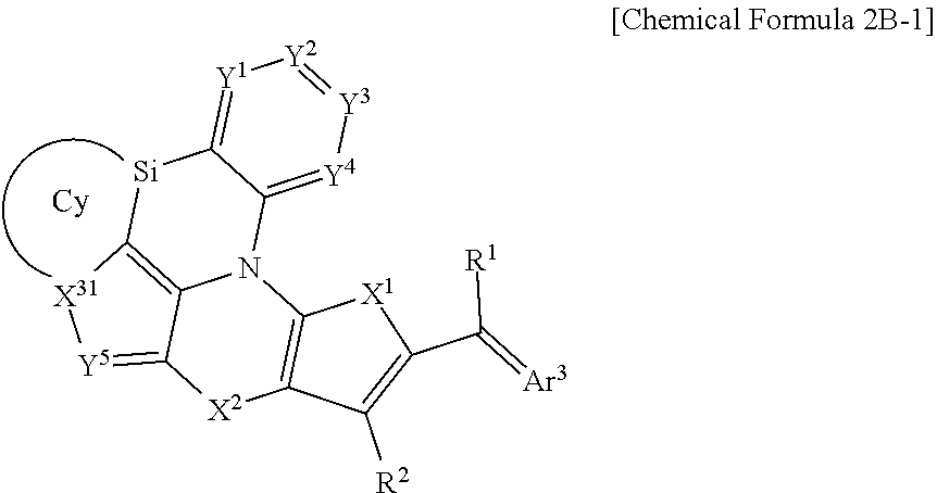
C12=[Y5][X31]C3=C1N(C1=[Y4][Y3]=[Y2][Y1]=C1[Si]3)C1=C([X2]2)C([R2])=C(C([R1])=[Ar3])[X1]1
